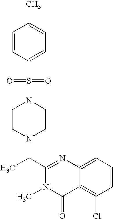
C1(C(N2CCN(S(=O)(=O)C3=CC=C(C)C=C3)CC2)C)=NC2=CC=CC(Cl)=C2C(=O)N1C
